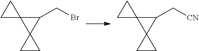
C1(CBr)C2(C13CC3)CC2.C1(C[CN])C2(C13CC3)CC2
